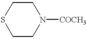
S1CCN([COCH3])CC1
